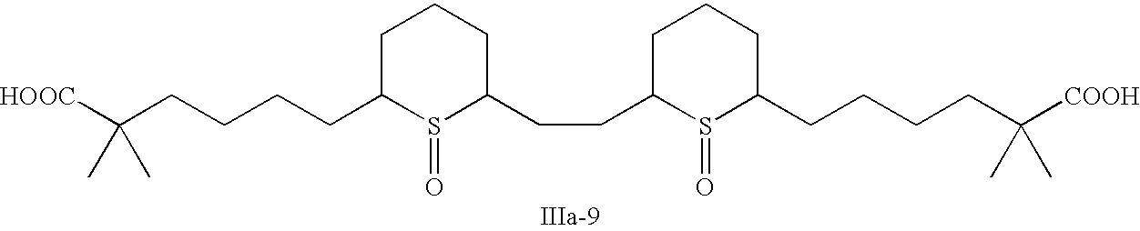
C1C(CCCCC([HOOC])(C)C)S(=O)C(CCC2S(=O)C(CCCCC([COOH])(C)C)CCC2)CC1
